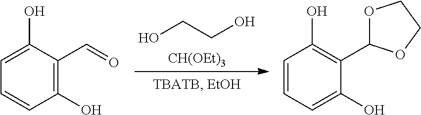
OCCO.[CH(OEt)3].C1=C(O)C(C=O)=C(O)C=C1.C1=CC=C(O)C(C2OCCO2)=C1O
